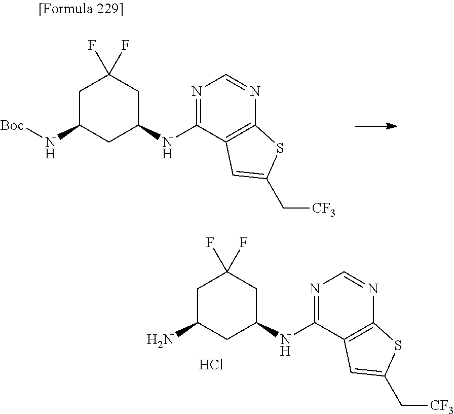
C1(NC2=NC=NC3=C2C=C(C[CF3])S3)CC(F)(F)CC(N[Boc])C1.C1(NC2=NC=NC3=C2C=C(C[CF3])S3)CC(F)(F)CC(N)C1.Cl
